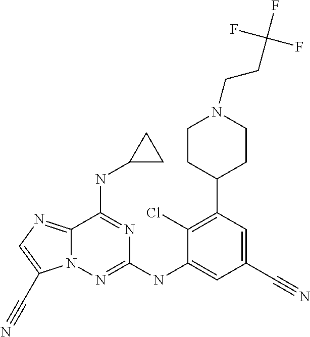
C12=NC=C(C#N)N1N=C(NC1=CC(C#N)=CC(C3CCN(CCC(F)(F)F)CC3)=C1Cl)N=C2NC1CC1
